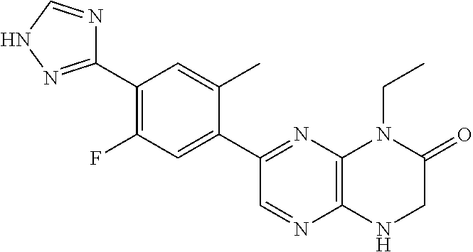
C12=C(N=C(C3=CC(F)=C(C4=NNC=N4)C=C3C)C=N1)N(CC)C(=O)CN2
